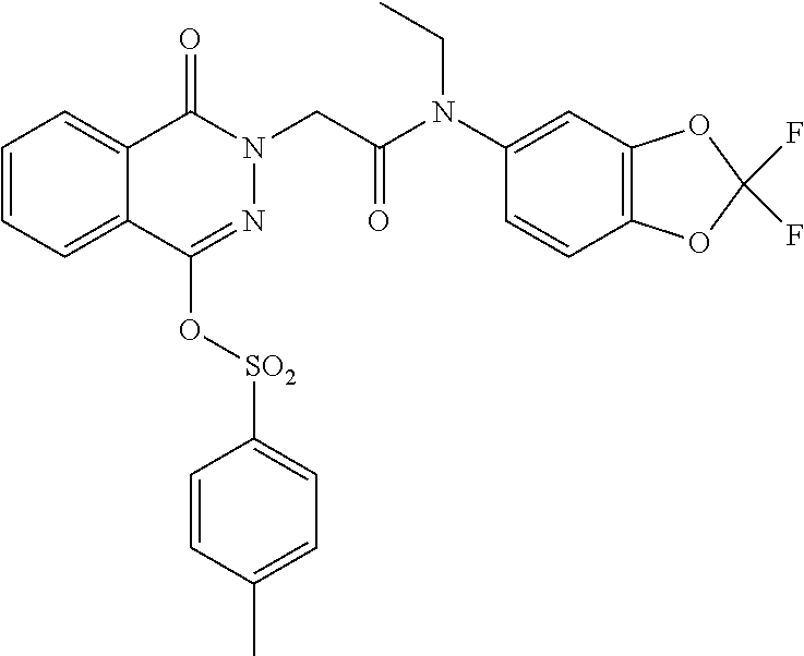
C12=C(C=C(N(CC)C(=O)CN3N=C(O[SO2]C4=CC=C(C)C=C4)C4=CC=CC=C4C3=O)C=C1)OC(F)(F)O2
